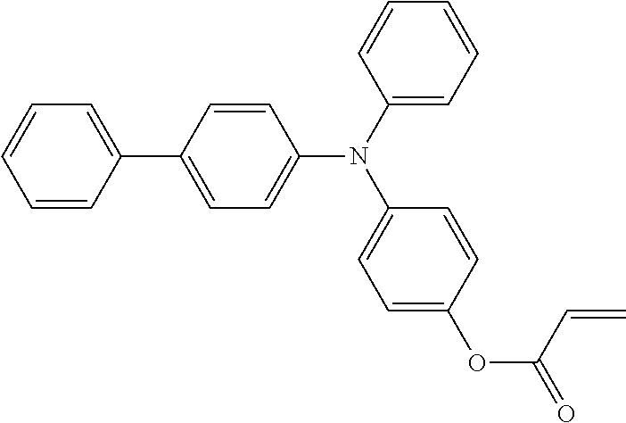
C1=CC(N(C2=CC=C(C3=CC=CC=C3)C=C2)C2=CC=C(OC(=O)C=C)C=C2)=CC=C1
